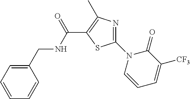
C1=CC=CC(CNC(C2=C(C)N=C(N3C=CC=C([CF3])C3=O)S2)=O)=C1
